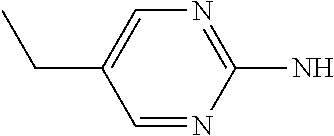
C1=NC(N)=NC=C1CC
